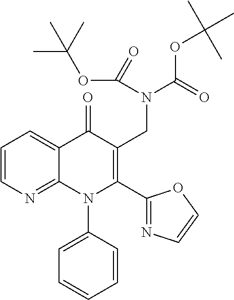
C1=CN=C2C(=C1)C(=O)C(CN(C(=O)OC(C)(C)C)C(OC(C)(C)C)=O)=C(C1=NC=CO1)N2C1=CC=CC=C1
